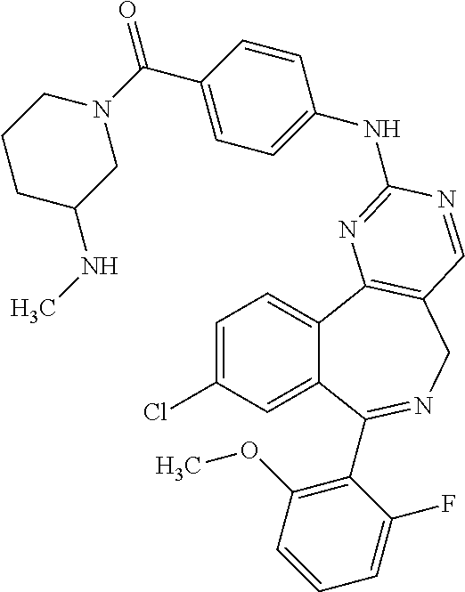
C1=C(Cl)C=C2C(=C1)C1=C(CN=C2C2=C(OC)C=CC=C2F)C=NC(NC2=CC=C(C(=O)N3CC(NC)CCC3)C=C2)=N1
